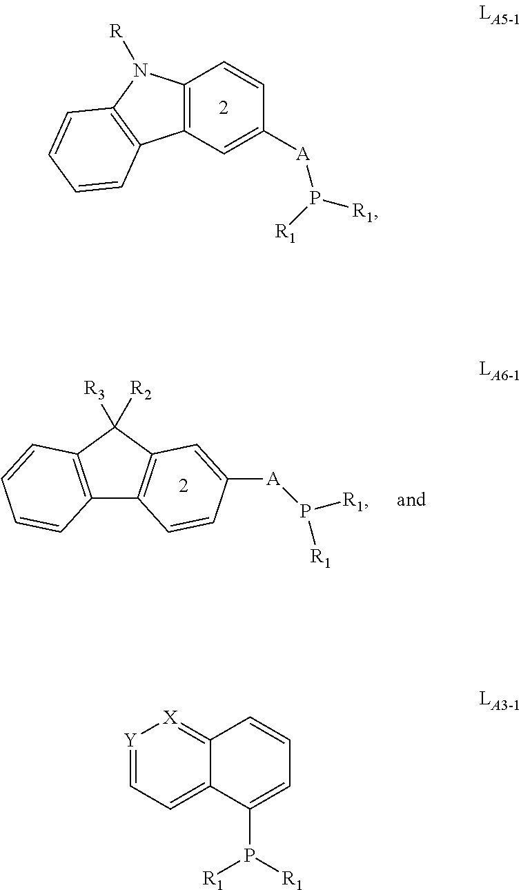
C12=C(C=C([A]P([R1])[R1])C=C1)C1=C(N2[R])C=CC=C1.C12=C(C([R2])([R3])C3=C1C=CC([A]P([R1])[R1])=C3)C=CC=C2.[Y]1=CC=C2C(=[X]1)C=CC=C2P([R1])[R1]
